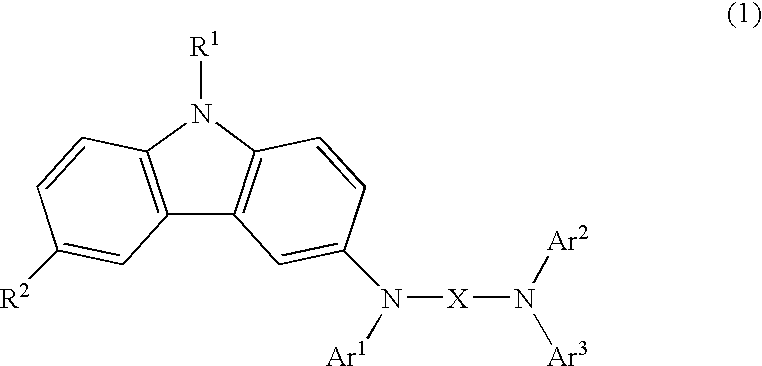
[X](N([Ar1])C1=CC2=C(N([R1])C3=C2C=C([R2])C=C3)C=C1)N([Ar3])[Ar2]
